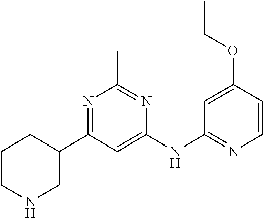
N1CC(C2=NC(C)=NC(NC3=NC=CC(OCC)=C3)=C2)CCC1
